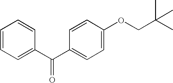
C1=CC=C(C(C2=CC=C(OCC(C)(C)C)C=C2)=O)C=C1
